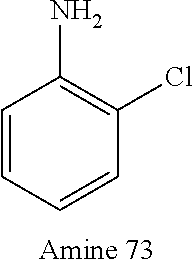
NC1=C(Cl)C=CC=C1
